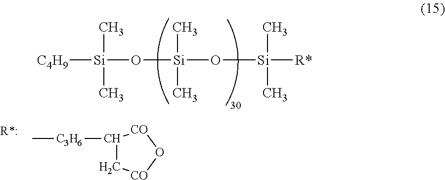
[C4H9][Si](C)(C)O[Si](O[Si](C)(C)[R*])(C)C.C1([C3H6]C)C[CO]O[CO]1
